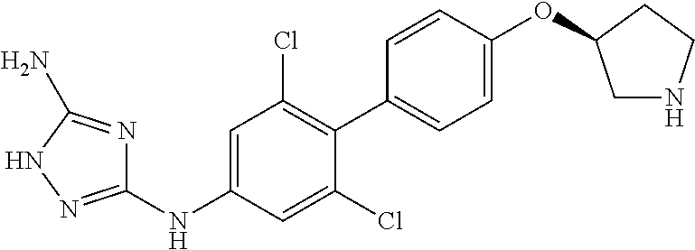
C1(NC2=CC(Cl)=C(C3=CC=C(OC4CNCC4)C=C3)C(Cl)=C2)=NNC(N)=N1
